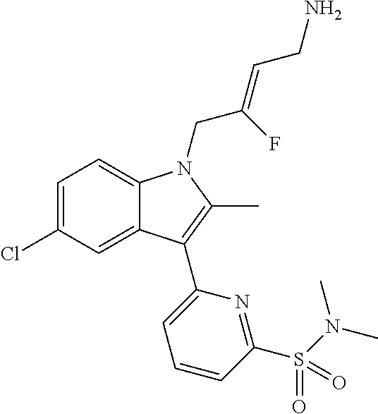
C1=C(Cl)C=C2C(=C1)N(CC(=CCN)F)C(C)=C2C1=CC=CC(S(N(C)C)(=O)=O)=N1
